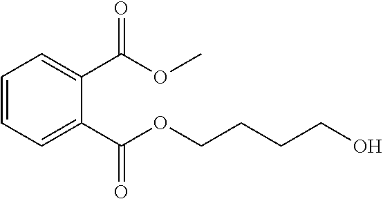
C1=CC=C(C(OC)=O)C(C(OCCCCO)=O)=C1
